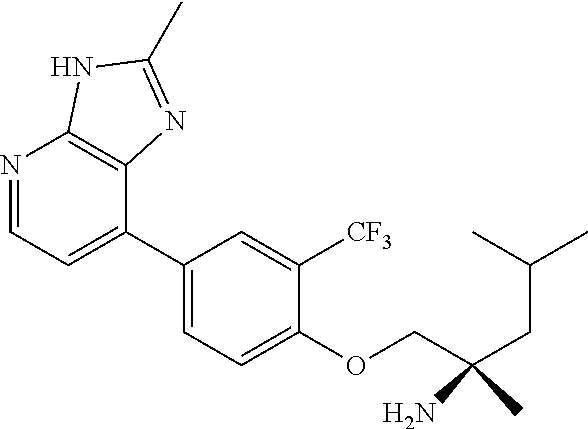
N1=CC=C(C2=CC=C(OCC(CC(C)C)(N)C)C([CF3])=C2)C2=C1NC(C)=N2
